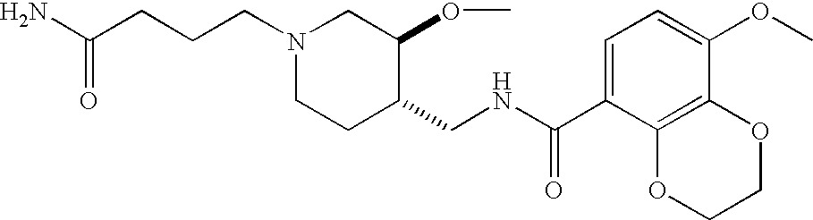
C(CCCN1CCC(CNC(C2=CC=C(OC)C3=C2OCCO3)=O)C(OC)C1)(N)=O
